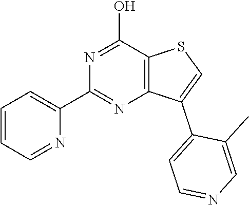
C1=CC=NC(C2=NC3=C(C(O)=N2)SC=C3C2=CC=NC=C2C)=C1
